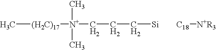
[C18][N+R3].C[(H2C)17][N+](CCC[Si])(C)C
